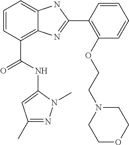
C1=CC(C(NC2=CC(C)=NN2C)=O)=C2C(=C1)NC(C1=C(OCCN3CCOCC3)C=CC=C1)=N2
